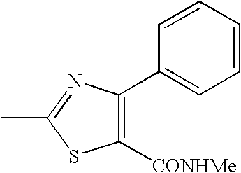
C1(C2=CC=CC=C2)=C([CONHMe])SC(C)=N1
